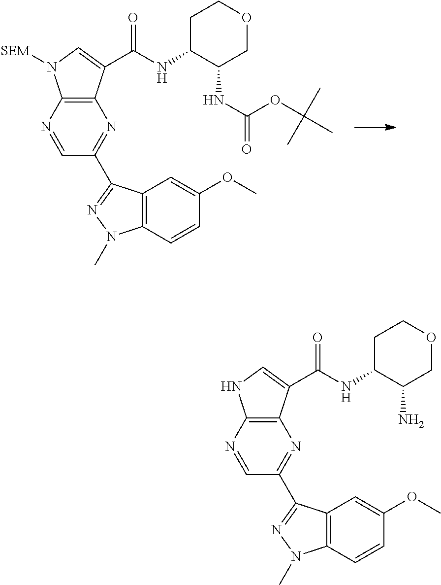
C12=C(C(C(NC3C(NC(=O)OC(C)(C)C)COCC3)=O)=CN1[SEM])N=C(C1=NN(C)C3=C1C=C(OC)C=C3)C=N2.C12=C(C(C(NC3C(N)COCC3)=O)=CN1)N=C(C1=NN(C)C3=C1C=C(OC)C=C3)C=N2
